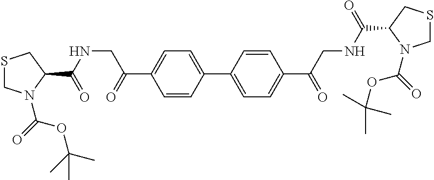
S1CN(C(=O)OC(C)(C)C)C(C(NCC(C2=CC=C(C3=CC=C(C(CNC(C4N(C(=O)OC(C)(C)C)CSC4)=O)=O)C=C3)C=C2)=O)=O)C1
